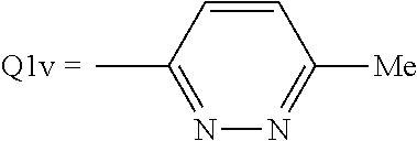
C1=CC(C)=NN=C1[Me]
